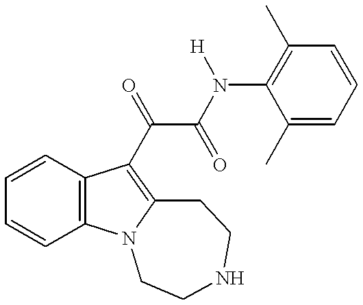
C1=CC(C)=C(N([H])C(C(=O)C2=C3N(C4=C2C=CC=C4)CCNCC3)=O)C(C)=C1
